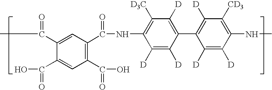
C1([D3C])=C(NC(C2=C(C(=O)O)C=C(C(=O)O)C(C(=O)C)=C2)=O)C([D])=C([D])C(C2=C([D])C([CD3])=C(NC)C([D])=C2[D])=C1[D]
